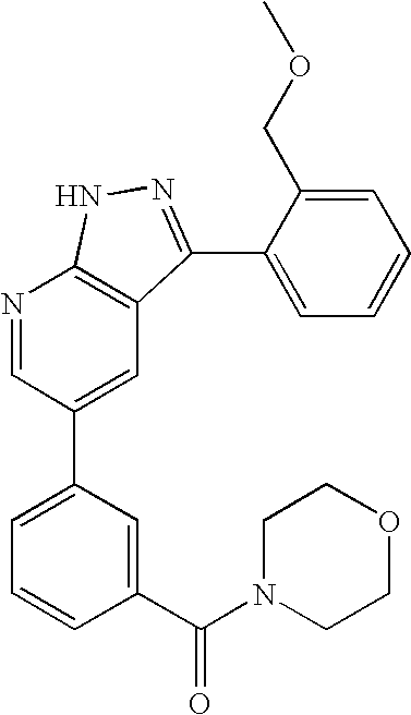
N1=CC(C2=CC=CC(C(N3CCOCC3)=O)=C2)=CC2=C1NN=C2C1=CC=CC=C1COC
